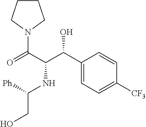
[Ph]C(NC(C(C1=CC=C([CF3])C=C1)O)C(N1CCCC1)=O)CO
